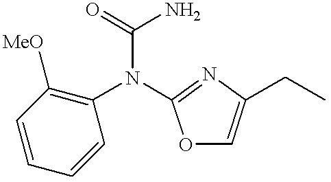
C1=CC([MeO])=C(N(C(=O)N)C2=NC(CC)=CO2)C=C1
